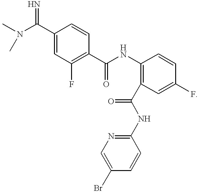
C1(C(N(C)C)=N)=CC(F)=C(C(NC2=C(C(NC3=NC=C(Br)C=C3)=O)C=C(F)C=C2)=O)C=C1
